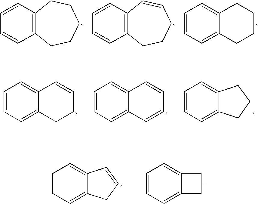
C1=CC=C2C(=C1)CCCC2.C1=CC2=C(C=C1)CCCC=C2.C1=CC2=C(C=C1)CCCCC2.C1=CC=C2C(=C1)C=CCC2.C1=CC=C2C(=C1)C=CC=C2.C1=CC=C2C(=C1)CCC2.C1=CC=C2C(=C1)C=CC2.C1=CC=C2C(=C1)CC2
